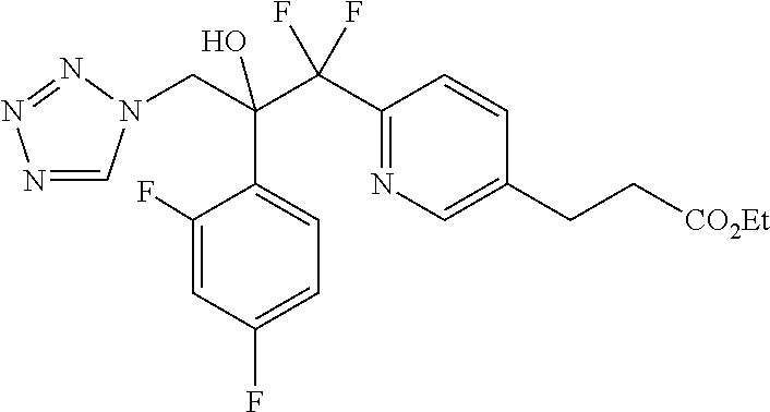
N1=CN(CC(C(C2=NC=C(CC[CO2Et])C=C2)(F)F)(O)C2=CC=C(F)C=C2F)N=N1
